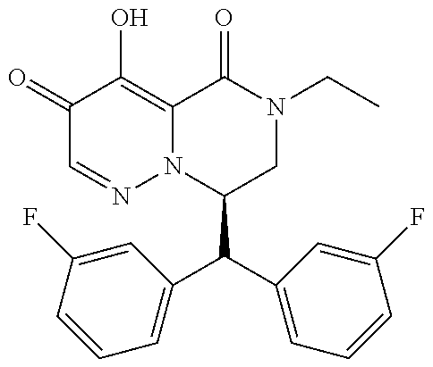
C1(C(C2=CC=CC(F)=C2)C2=CC=CC(F)=C2)CN(CC)C(=O)C2=C(O)C(=O)C=NN12
